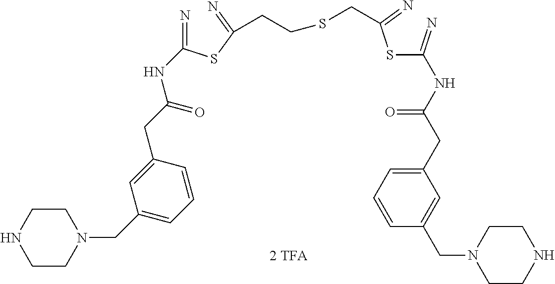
S(C(=N)CCSCC(SC(=N)NC(CC1=CC=CC(CN2CCNCC2)=C1)=O)=N)C(=N)NC(CC1=CC(CN2CCNCC2)=CC=C1)=O
